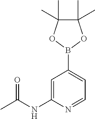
C(NC1=CC(B2OC(C)(C)C(C)(C)O2)=CC=N1)(=O)C
